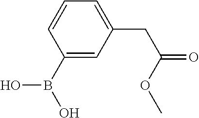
C1=CC(B(O)O)=CC(CC(=O)OC)=C1
